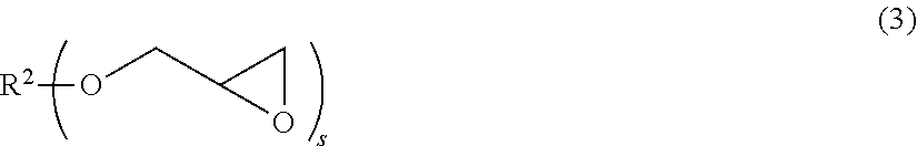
O(CC1OC1)[R2]
